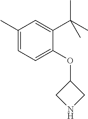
C1NCC1OC1=CC=C(C)C=C1C(C)(C)C
